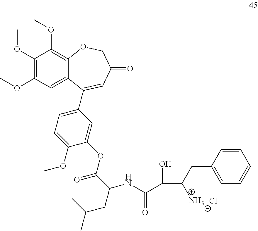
C1(OC)=C(OC)C=C2C(=C1OC)OCC(=O)C=C2C1=CC=C(OC)C(OC(C(CC(C)C)NC(C(C(CC2=CC=CC=C2)N)O)=O)=O)=C1.Cl
